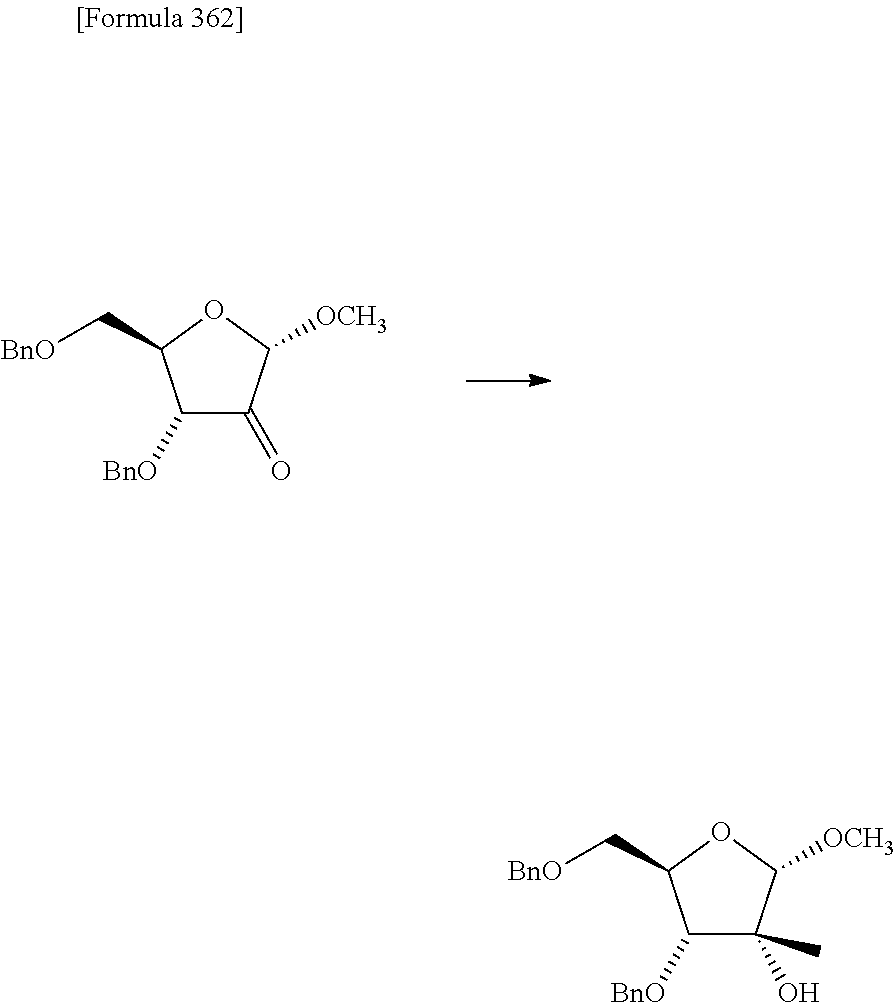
C1([BnO])C(=O)C([OCH3])OC1C[BnO].C1([BnO])C(O)(C)C([OCH3])OC1C[BnO]
